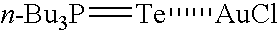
[n-Bu3P]=[Te][AuCl]
